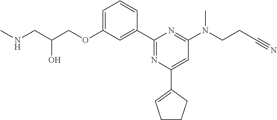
N(CC(COC1=CC=CC(C2=NC(C3=CCCC3)=CC(N(CCC#N)C)=N2)=C1)O)C
